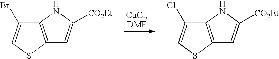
C12=C(NC([CO2Et])=C1)C(Br)=CS2.C12=C(NC([CO2Et])=C1)C(Cl)=CS2
